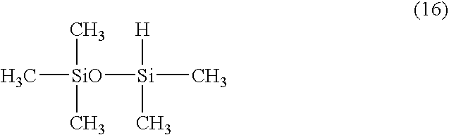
C[SiO](C)(C)[Si](C)([H])C
